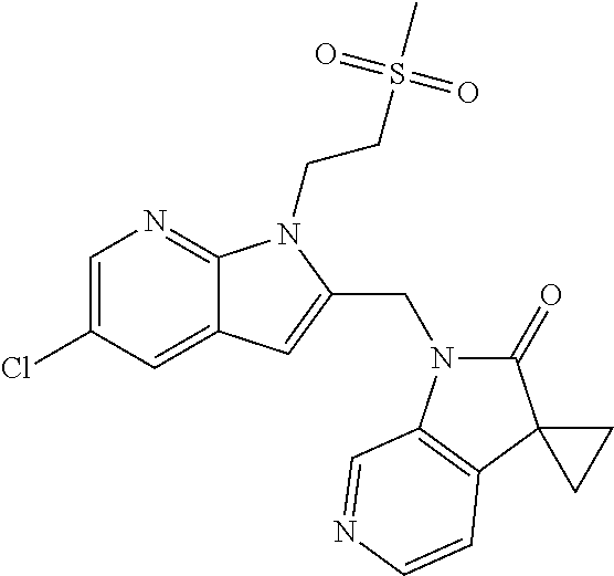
C1=C(Cl)C=C2C(=N1)N(CCS(C)(=O)=O)C(CN1C(=O)C3(C4=C1C=NC=C4)CC3)=C2
